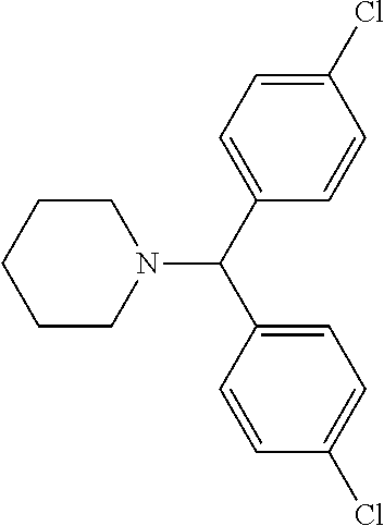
C1=C(Cl)C=CC(C(C2=CC=C(Cl)C=C2)N2CCCCC2)=C1
